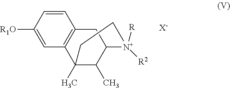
C1=CC([R1O])=CC2=C1CC1C(C)C2(C)CC[N+]1([R])[R2].[X-]
